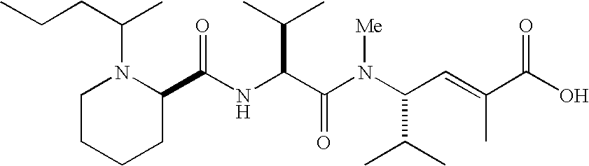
N(C(C(N(C(C(C)C)C=C(C)C(O)=O)[Me])=O)C(C)C)C(C1N(C(CCC)C)CCCC1)=O
